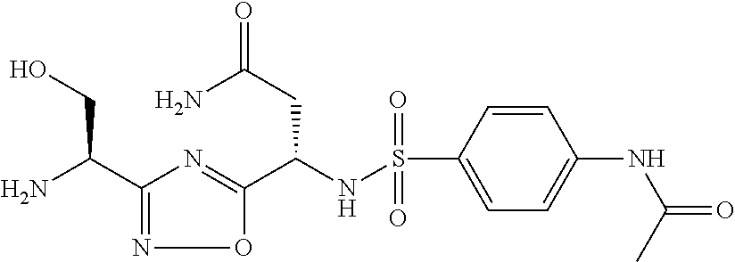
C1(C(N)CO)=NOC(C(NS(C2=CC=C(NC(=O)C)C=C2)(=O)=O)CC(=O)N)=N1
